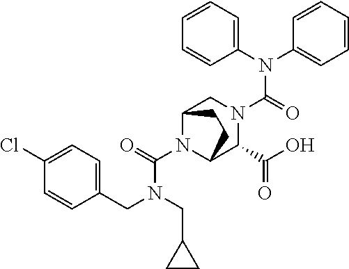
N(C(=O)N1CC2N(C(N(CC3CC3)CC3=CC=C(Cl)C=C3)=O)C(C1C(O)=O)CC2)(C1=CC=CC=C1)C1=CC=CC=C1
